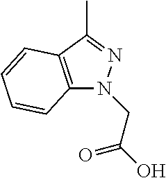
C12=C(C(C)=NN1CC(O)=O)C=CC=C2
